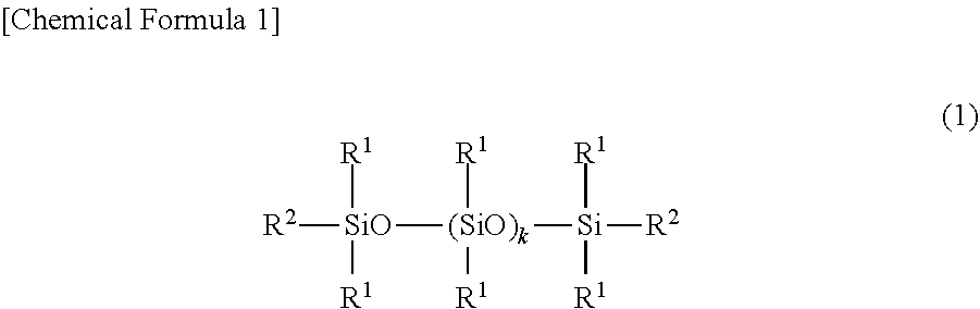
[R2][SiO]([(SiO)k]([Si]([R2])([R1])[R1])([R1])[R1])([R1])[R1]
